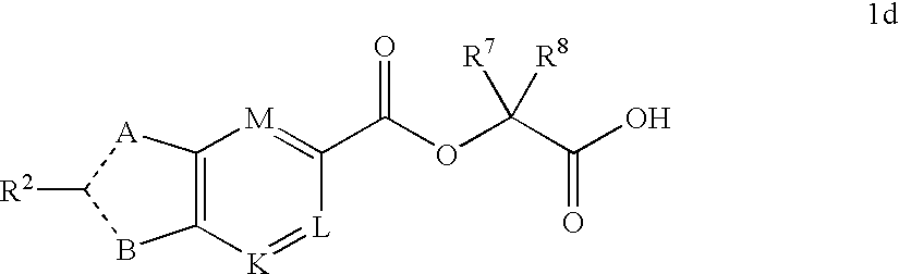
C12=C([K]=[L]C(C(OC(C(O)=O)([R8])[R7])=O)=[M]1)BC([R2])[A]2
